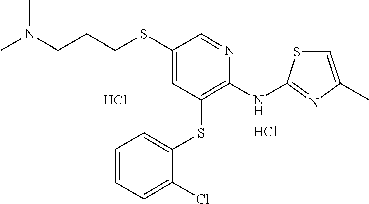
C(CSC1=CC(SC2=CC=CC=C2Cl)=C(NC2=NC(C)=CS2)N=C1)CN(C)C.Cl.Cl
